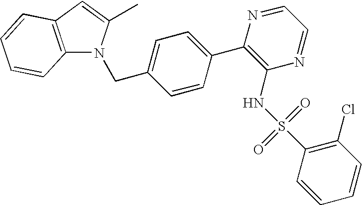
C12=C(C=C(C)N1CC1=CC=C(C3=C(NS(C4=C(Cl)C=CC=C4)(=O)=O)N=CC=N3)C=C1)C=CC=C2
